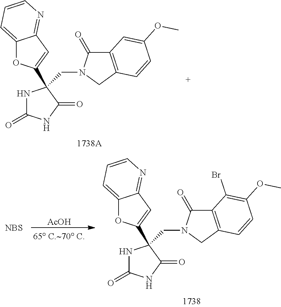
N1C(=O)NC(=O)C1(C1=CC2=NC=CC=C2O1)CN1C(=O)C2=C(C1)C=CC(OC)=C2.[AcOH].N1C(=O)NC(=O)C1(C1=CC2=NC=CC=C2O1)CN1C(=O)C2=C(C1)C=CC(OC)=C2Br.[NBS]
